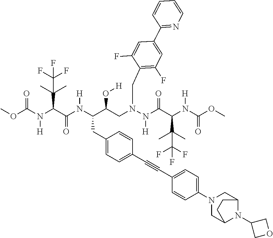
COC(N(C(C(N(C(C(CN(N(C(C(N(C(OC)=O)[H])C(C)(C)C(F)(F)F)=O)[H])CC1=C(F)C=C(C2=NC=CC=C2)C=C1F)O[H])CC1=CC=C(C#CC2=CC=C(N3CC4N(C5COC5)C(C3)CC4)C=C2)C=C1)[H])=O)C(C)(C)C(F)(F)F)[H])=O
